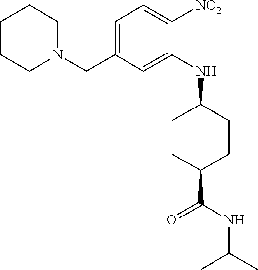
C1=C(CN2CCCCC2)C=C(NC2CCC(C(NC(C)C)=O)CC2)C([NO2])=C1
